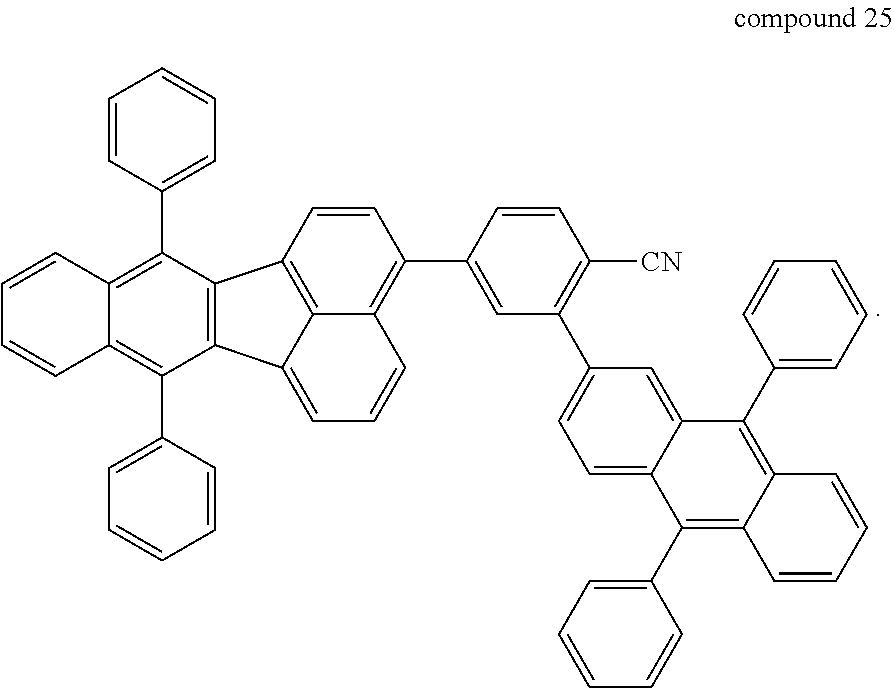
C1=CC2=C(C3=CC=CC=C3)C3=C(C(C4=CC=CC=C4)=C2C=C1)C1=CC=CC2=C(C4=CC(C5=CC=C6C(=C5)C(C5=CC=CC=C5)=C5C(=C6C6=CC=CC=C6)C=CC=C5)=C([CN])C=C4)C=CC3=C21
